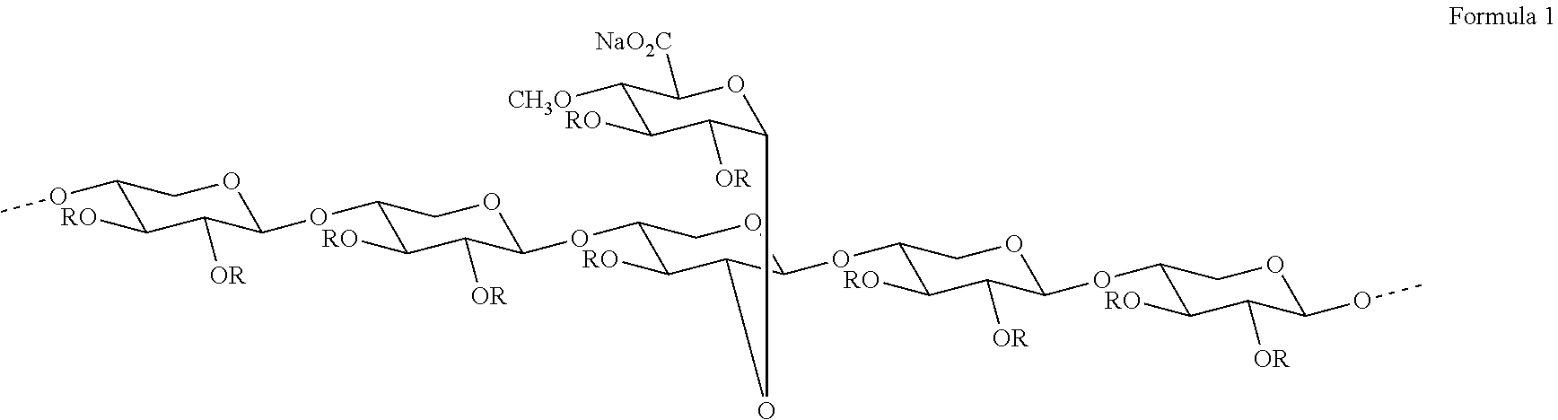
C1(OC)C([RO])C([OR])C(OC2C([RO])C([OR])C(OC3C([RO])C(OC4C([OR])C([RO])C([CH3O])C([NaO2C])O4)C(OC4C([RO])C([OR])C(OC5C([RO])C([OR])C(OC)OC5)OC4)OC3)OC2)OC1
